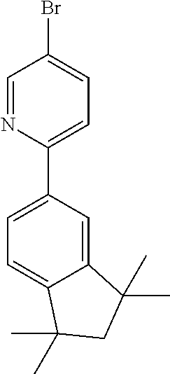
C1(C2=CC=C3C(=C2)C(C)(C)CC3(C)C)=CC=C(Br)C=N1
